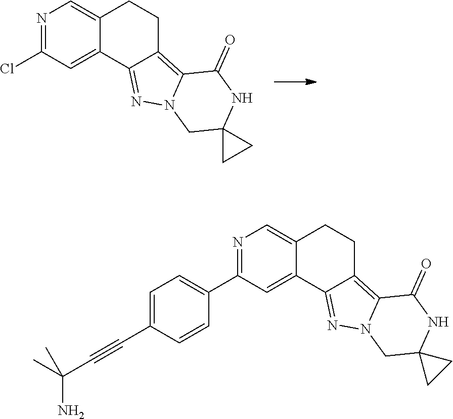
N1=C(Cl)C=C2C(=C1)CCC1=C3N(N=C21)CC1(NC3=O)CC1.N1=C(C2=CC=C(C#CC(C)(N)C)C=C2)C=C2C(=C1)CCC1=C3N(N=C21)CC1(NC3=O)CC1
